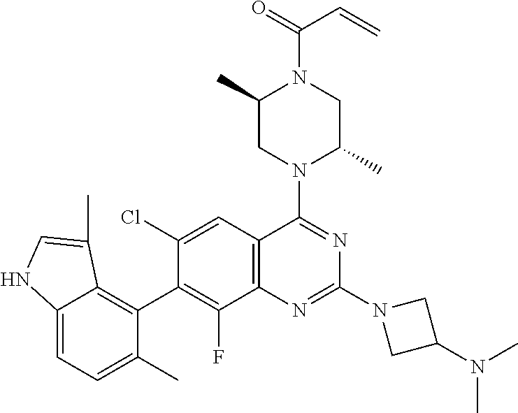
C12=CC=C(C)C(C3=C(F)C4=C(C=C3Cl)C(N3C(C)CN(C(=O)C=C)C(C)C3)=NC(N3CC(N(C)C)C3)=N4)=C1C(C)=CN2
